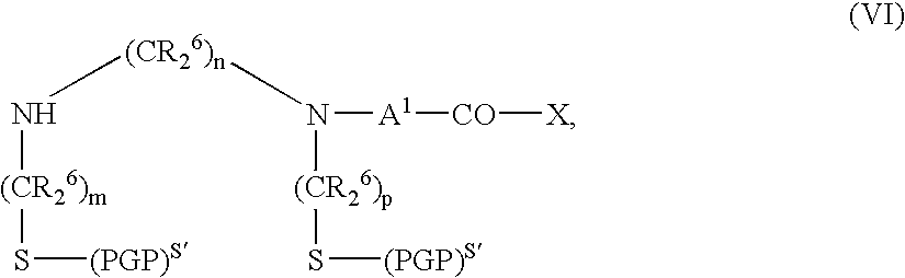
S([(PGP)S])[(CR26)m]N[(CR26)n]N([(CR26)p]S[(PGP)S])[A1][CO][X]
